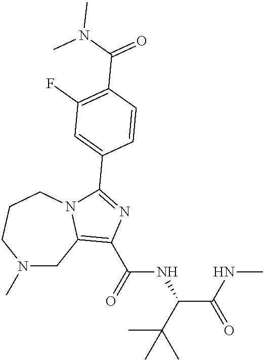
N1(C)CC2=C(C(=O)NC(C(NC)=O)C(C)(C)C)N=C(C3=CC(F)=C(C(N(C)C)=O)C=C3)N2CCC1
